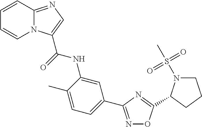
N1=C(C2=CC=C(C)C(NC(=O)C3=CN=C4N3C=CC=C4)=C2)N=C(C2N(S(C)(=O)=O)CCC2)O1
